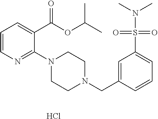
C1=C(CN2CCN(C3=NC=CC=C3C(OC(C)C)=O)CC2)C=CC=C1S(N(C)C)(=O)=O.Cl
